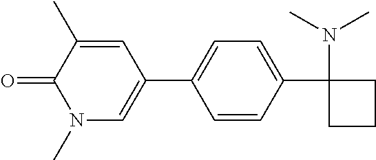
C1=CC(C2(N(C)C)CCC2)=CC=C1C1=CN(C)C(=O)C(C)=C1
